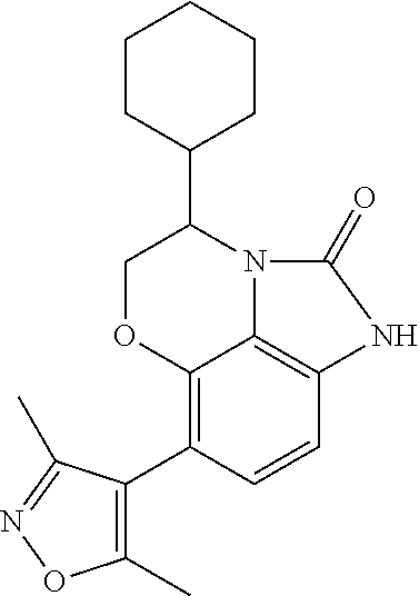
C12=C(C3=C(C)ON=C3C)C=CC3=C1N(C(C1CCCCC1)CO2)C(=O)N3
